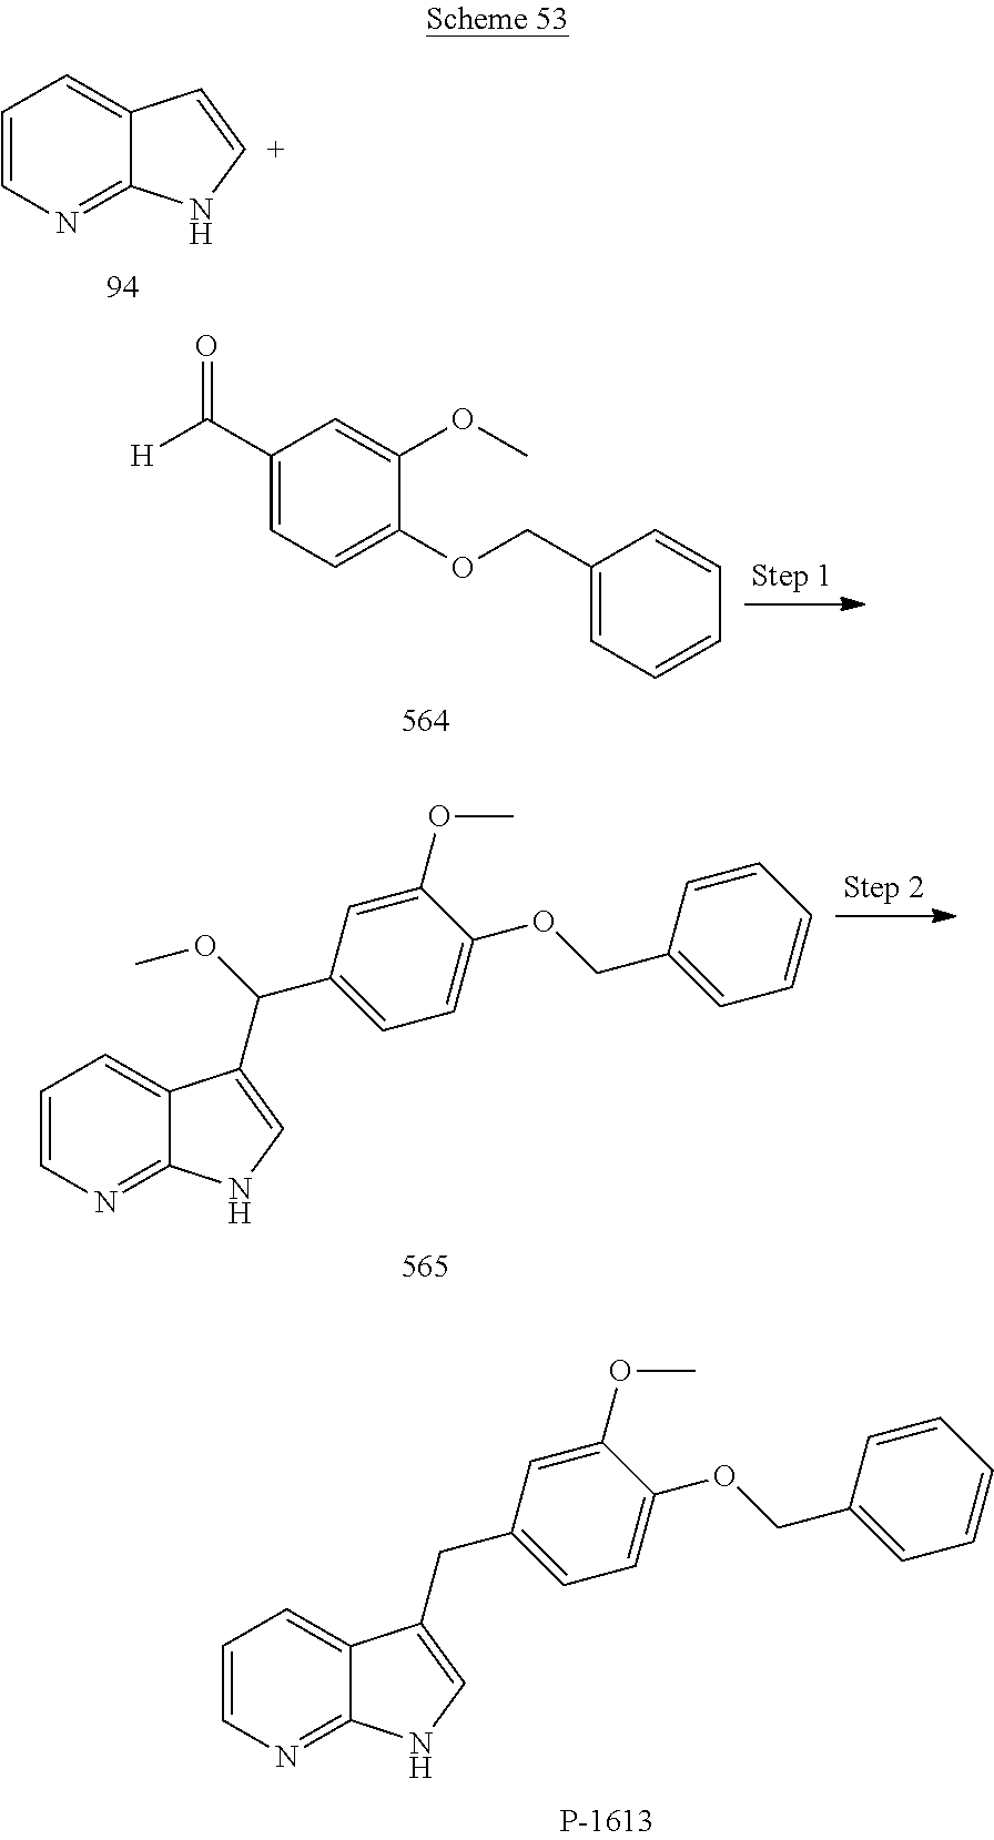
C1=CN=C2C(=C1)C=[C+]N2.C1(C([H])=O)=CC=C(OCC2=CC=CC=C2)C(OC)=C1.C1=CN=C2C(=C1)C(C(OC)C1=CC=C(OCC3=CC=CC=C3)C(OC)=C1)=CN2.C1=CN=C2C(=C1)C(CC1=CC=C(OCC3=CC=CC=C3)C(OC)=C1)=CN2
